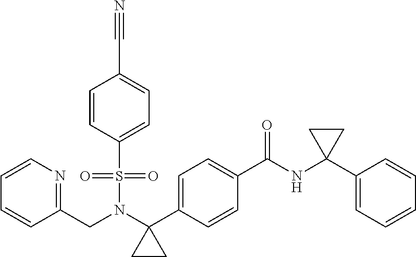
C(N(C1(C2=CC=C(C(NC3(C4=CC=CC=C4)CC3)=O)C=C2)CC1)S(=O)(=O)C1=CC=C(C#N)C=C1)C1=NC=CC=C1
